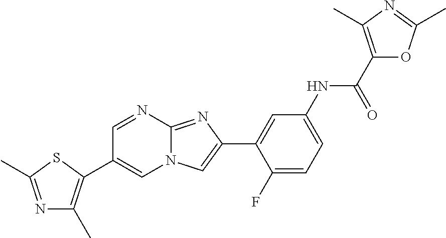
C1=NC2=NC(C3=CC(NC(C4=C(C)N=C(C)O4)=O)=CC=C3F)=CN2C=C1C1=C(C)N=C(C)S1
